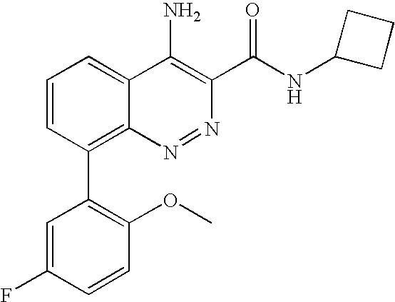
C1=CC(C2=C(OC)C=CC(F)=C2)=C2C(=C1)C(N)=C(C(NC1CCC1)=O)N=N2
